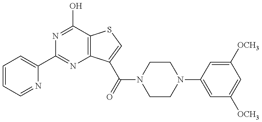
N1=C(O)C2=C(N=C1C1=CC=CC=N1)C(C(N1CCN(C3=CC([OCH3])=CC([OCH3])=C3)CC1)=O)=CS2
